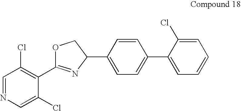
C1=NC=C(Cl)C(C2=NC(C3=CC=C(C4=CC=CC=C4Cl)C=C3)CO2)=C1Cl
